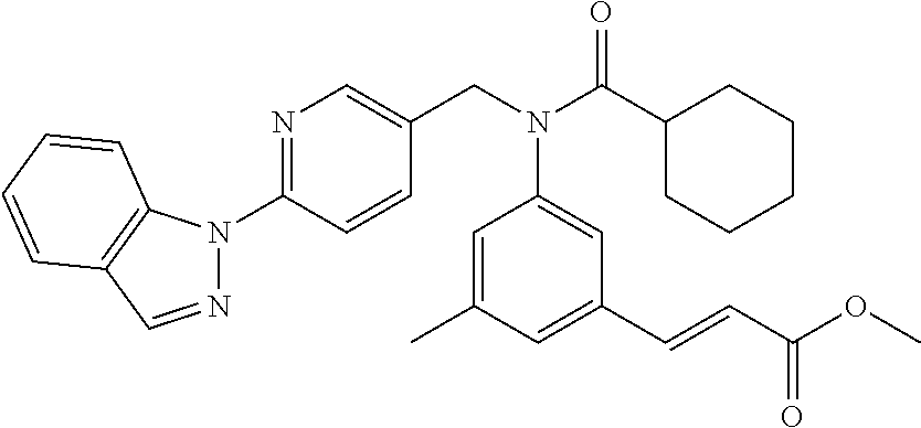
N1=CC2=C(N1C1=NC=C(CN(C(C3CCCCC3)=O)C3=CC(C=CC(OC)=O)=CC(C)=C3)C=C1)C=CC=C2
